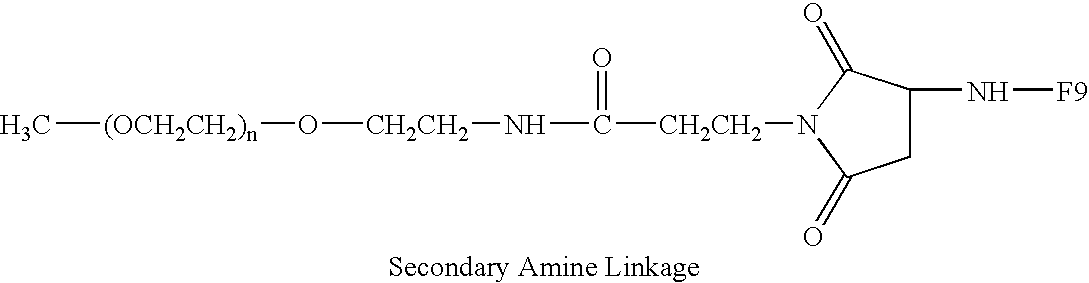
C[(OCH2CH2)n]O[CH2CH2]NC(=O)[CH2CH2]N1C(=O)C(N[F9])CC1=O
